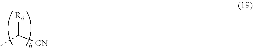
CC([CN])[R6]
